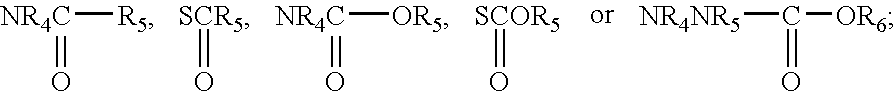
[NR4C](=O)[R5].[SCR5]=O.[NR4C](=O)[OR5].[SCOR5]=O.C(=O)([NR4NR5])[OR6]
